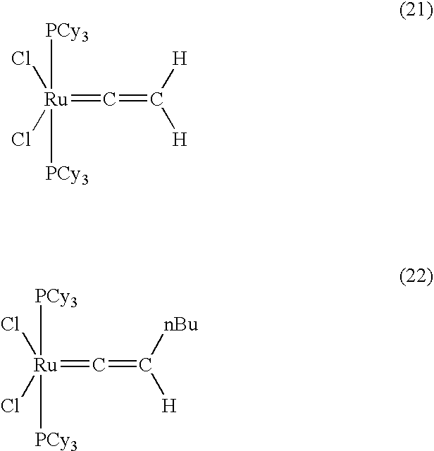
[Ru](=C=C([H])[H])([PCy3])([PCy3])(Cl)Cl.[Ru](=C=C([H])[nBu])([PCy3])([PCy3])(Cl)Cl
